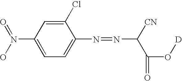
C1(Cl)=CC(N(=O)O)=CC=C1N=NC(C(=O)O[D])[CN]
